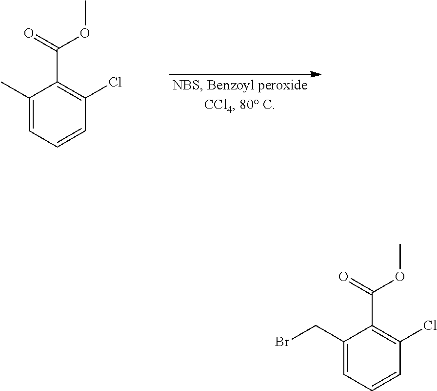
C1(C)=CC=CC(Cl)=C1C(=O)OC.C1(CBr)=CC=CC(Cl)=C1C(=O)OC
